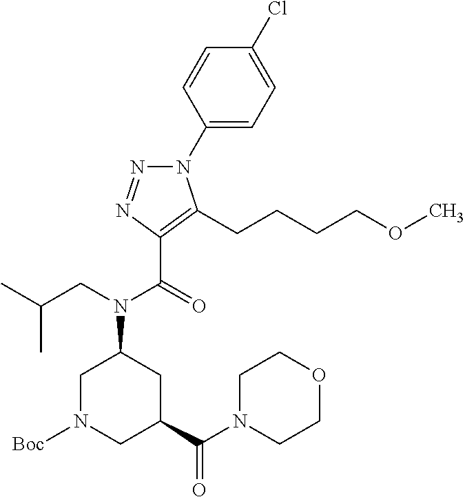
C1(N2N=NC(C(=O)N(CC(C)C)C3CN([Boc])CC(C(N4CCOCC4)=O)C3)=C2CCCCOC)=CC=C(Cl)C=C1
